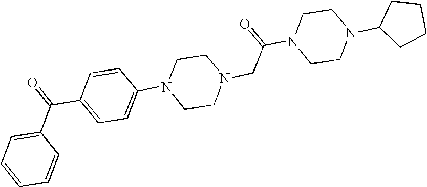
C1=CC(N2CCN(CC(N3CCN(C4CCCC4)CC3)=O)CC2)=CC=C1C(C1=CC=CC=C1)=O
